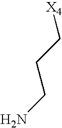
NCCC[X4]
